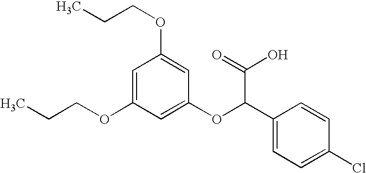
C1=C(OCCC)C=C(OC(C2=CC=C(Cl)C=C2)C(=O)O)C=C1OCCC
